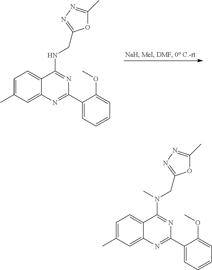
C1=C(C)C=C2C(=C1)C(NCC1=NN=C(C)O1)=NC(C1=CC=CC=C1OC)=N2.C1=C(C)C=C2C(=C1)C(N(CC1=NN=C(C)O1)C)=NC(C1=CC=CC=C1OC)=N2
